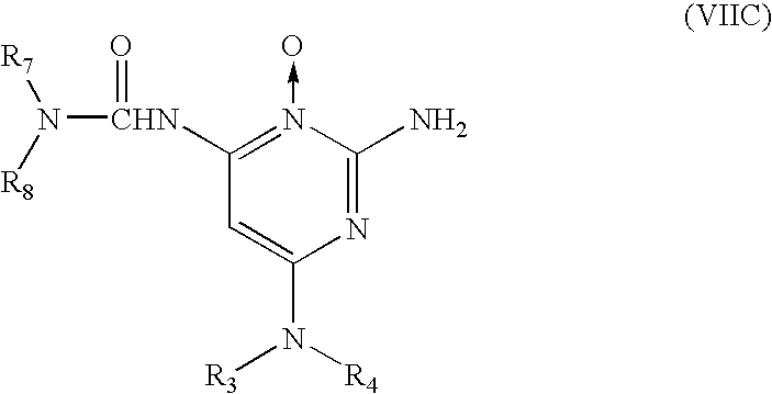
C1([CHN](N([R8])[R7])=O)=N(->O)C(N)=NC(N([R4])[R3])=C1
